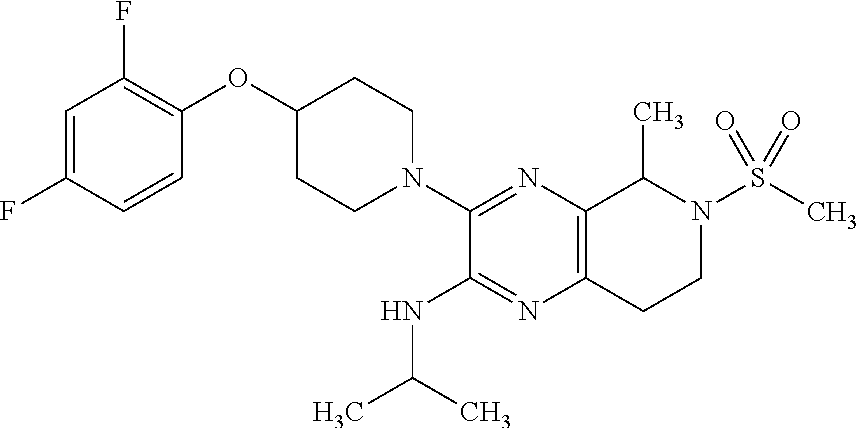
C1=C(F)C=CC(OC2CCN(C3=NC4=C(N=C3NC(C)C)CCN(S(C)(=O)=O)C4C)CC2)=C1F
